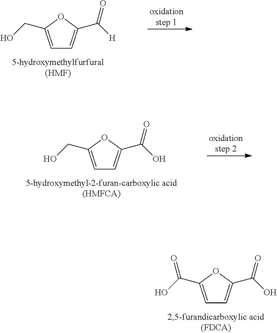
C1=C(CO)OC(C([H])=O)=C1.C1=C(CO)OC(C(O)=O)=C1.C1=C(C(O)=O)OC(C(O)=O)=C1
